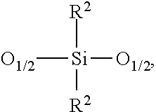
[O1/2][Si]([R2])([R2])[O1/2]
